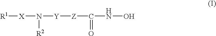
[R1][X]N([Y][Z]C(NO)=O)[R2]
